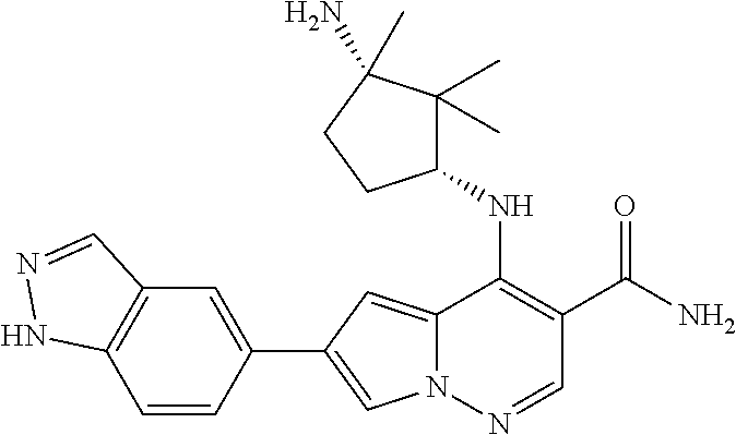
N12C(=CC(C3=CC4=C(C=C3)NN=C4)=C1)C(NC1C(C)(C)C(N)(C)CC1)=C(C(N)=O)C=N2
